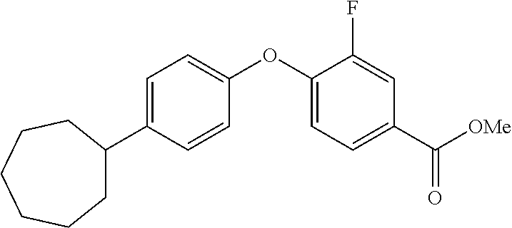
C1=C(C2CCCCCC2)C=CC(OC2=CC=C(C([OMe])=O)C=C2F)=C1
